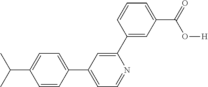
C1=CC(C2=CC=NC(C3=CC(C(O[H])=O)=CC=C3)=C2)=CC=C1C(C)C
